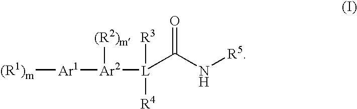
[(R1)m][Ar1][Ar2]([L](C(N[R5])=O)([R4])[R3])[(R2)m]
